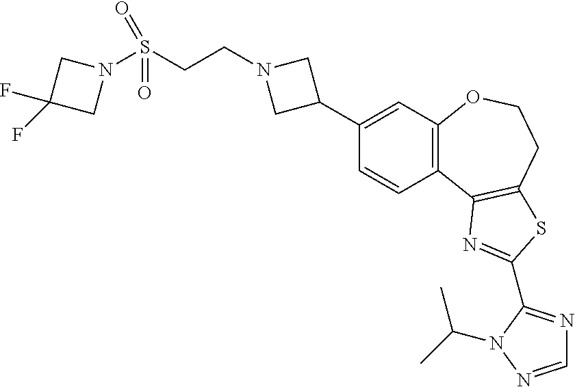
C1=CC2=C(C=C1C1CN(CCS(=O)(=O)N3CC(F)(F)C3)C1)OCCC1=C2N=C(C2=NC=NN2C(C)C)S1
